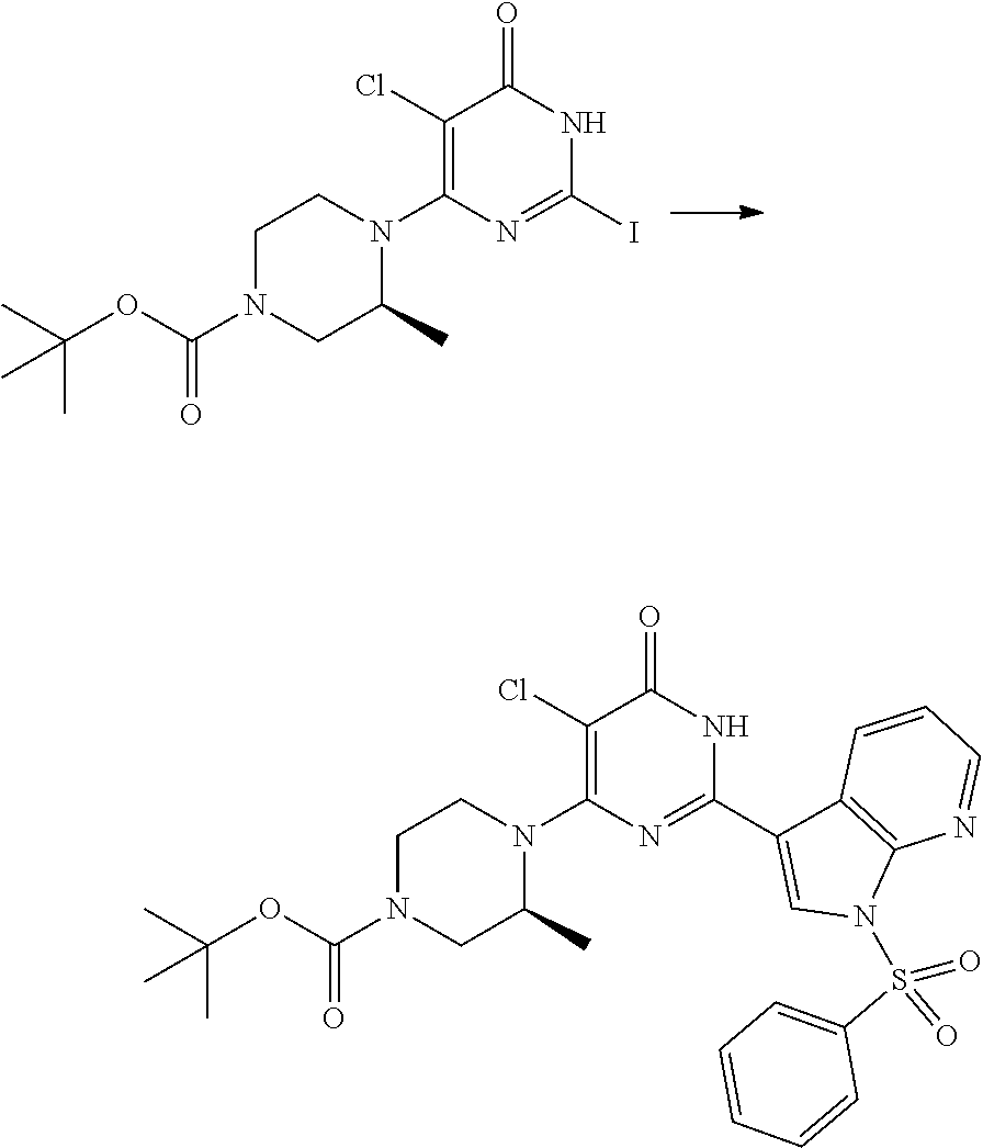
C1(I)=NC(N2CCN(C(OC(C)(C)C)=O)CC2C)=C(Cl)C(=O)N1.O=S(C1=CC=CC=C1)(=O)N1C2=C(C=CC=N2)C(C2=NC(N3CCN(C(OC(C)(C)C)=O)CC3C)=C(Cl)C(=O)N2)=C1
